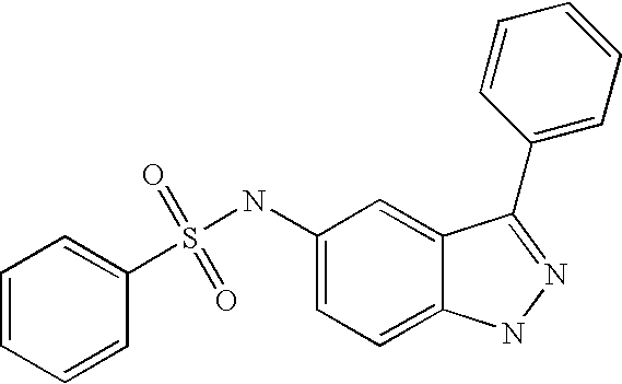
C1=CC=CC(S(=O)(=O)NC2=CC=C3C(=C2)C(C2=CC=CC=C2)=NN3)=C1
